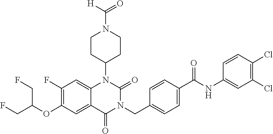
C12=CC(F)=C(OC(CF)CF)C=C1C(=O)N(CC1=CC=C(C(NC3=CC(Cl)=C(Cl)C=C3)=O)C=C1)C(=O)N2C1CCN(C(=O)[H])CC1
